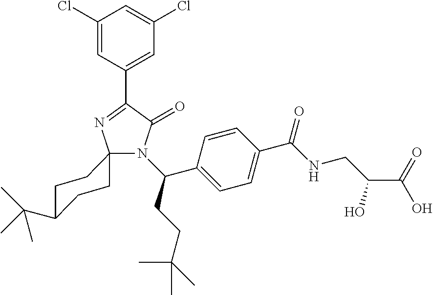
N1(C(CCC(C)(C)C)C2=CC=C(C(NCC(C(=O)O)O)=O)C=C2)C(=O)C(C2=CC(Cl)=CC(Cl)=C2)=NC12CCC(C(C)(C)C)CC2
